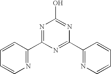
N1=C(C2=NC=CC=C2)N=C(C2=NC=CC=C2)N=C1O
